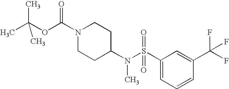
N1(C(=O)OC(C)(C)C)CCC(N(S(C2=CC=CC(C(F)(F)F)=C2)(=O)=O)C)CC1
